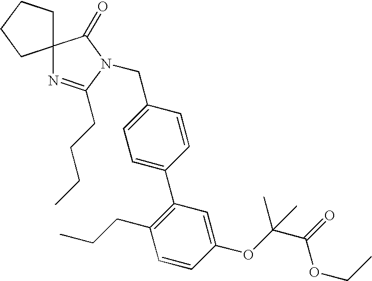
C1=C(CN2C(CCCC)=NC3(C2=O)CCCC3)C=CC(C2=C(CCC)C=CC(OC(C(=O)OCC)(C)C)=C2)=C1
